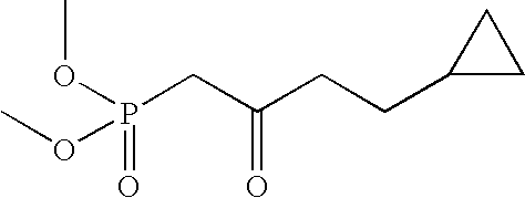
P(CC(CCC1CC1)=O)(OC)(=O)OC
